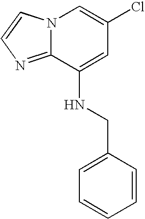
N12C(=NC=C1)C(NCC1=CC=CC=C1)=CC(Cl)=C2
